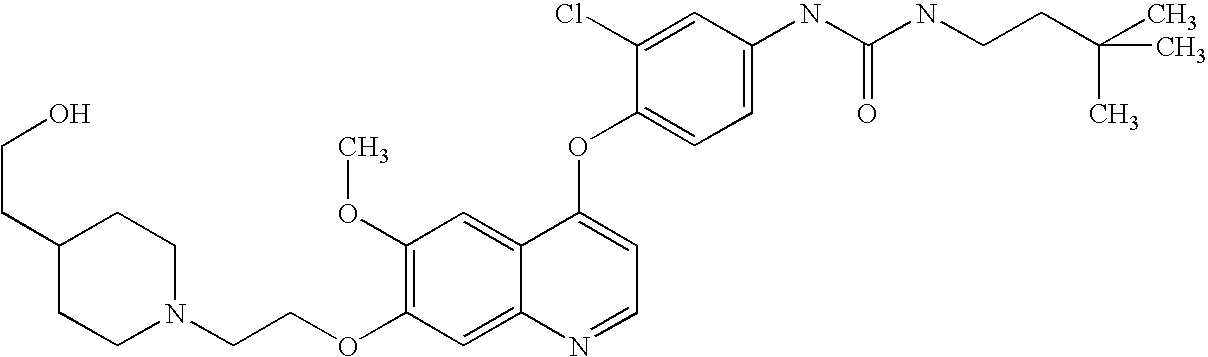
N1(CCOC2=C(OC)C=C3C(=C2)N=CC=C3OC2=CC=C(NC(NCCC(C)(C)C)=O)C=C2Cl)CCC(CCO)CC1
